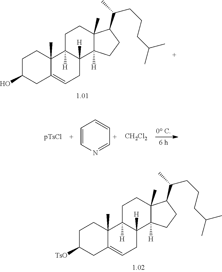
C1C2([H])C([H])(C3([H])C(C)(C1)C(C(CCCC(C)C)C)CC3)CC=C1C2(C)CCC(O)C1.C1=CN=CC=C1.[CH2Cl2].C1C2([H])C([H])(C3([H])C(C)(C1)C(C(CCCC(C)C)C)CC3)CC=C1C2(C)CCC([TsO])C1
